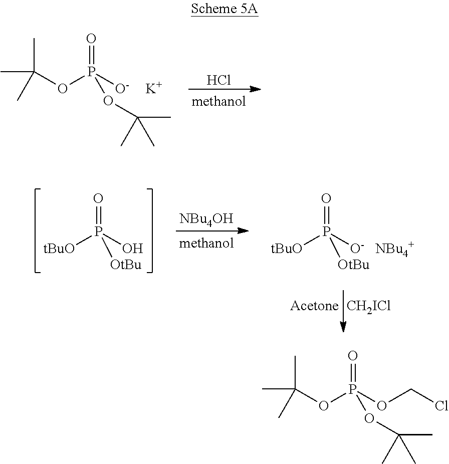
CC(C)(OP([O-])(=O)OC(C)(C)C)C.[K].Cl.[CH2ICl].O=P(O)([tBuO])[OtBu].[NBu4OH].O=P([O-])([tBuO])[OtBu].CC(C)(OP(OCCl)(=O)OC(C)(C)C)C
